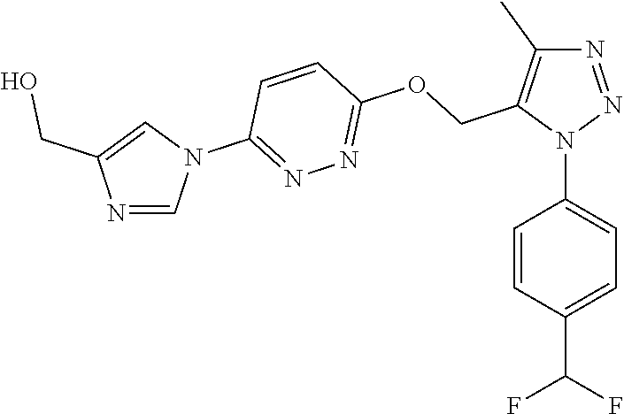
N1=NN(C2=CC=C(C(F)F)C=C2)C(COC2=NN=C(N3C=C(CO)N=C3)C=C2)=C1C
